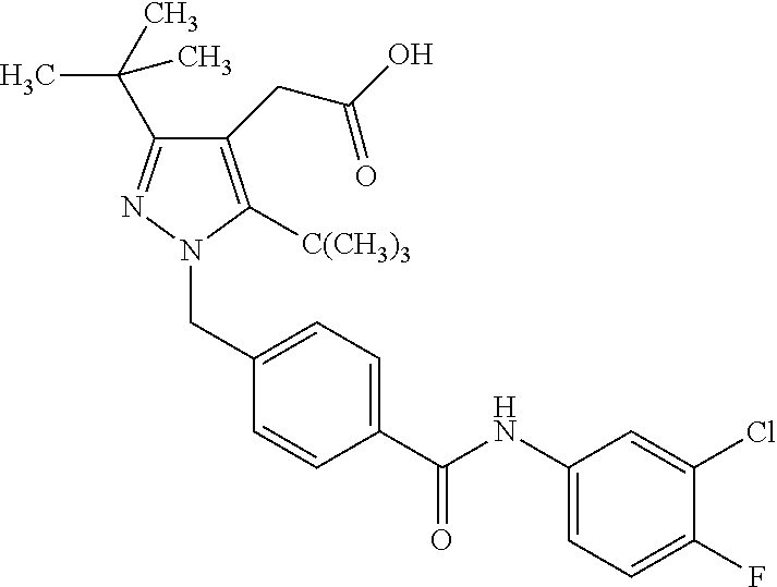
C1=C(CN2C([C(CH3)3])=C(CC(O)=O)C(C(C)(C)C)=N2)C=CC(C(NC2=CC=C(F)C(Cl)=C2)=O)=C1
